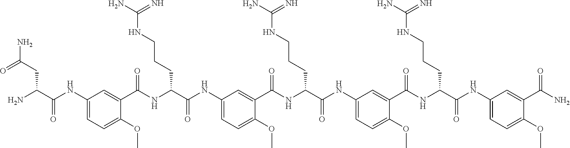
C1(NC(C(N)CC(N)=O)=O)=CC=C(OC)C(C(NC(C(NC2=CC=C(OC)C(C(NC(C(NC3=CC=C(OC)C(C(NC(C(NC4=CC=C(OC)C(C(N)=O)=C4)=O)CCCNC(N)=N)=O)=C3)=O)CCCNC(N)=N)=O)=C2)=O)CCCNC(N)=N)=O)=C1
